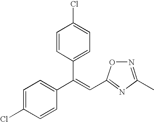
N1=C(C)N=C(C=C(C2=CC=C(Cl)C=C2)C2=CC=C(Cl)C=C2)O1
